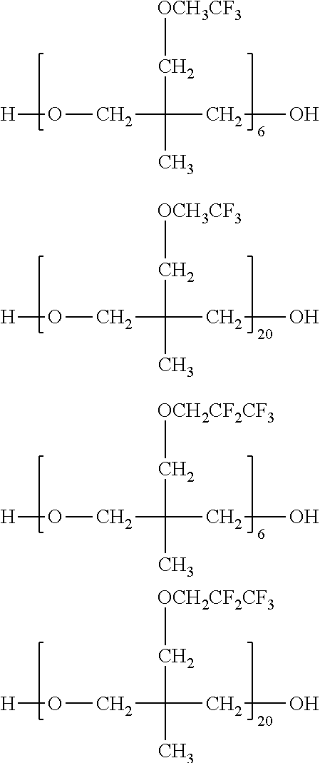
[H]OCC(CO)(C[OCH3CF3])C.[H]OCC(CO)(C[OCH3CF3])C.[H]OCC(CO)(C[OCH2CF2CF3])C.[H]OCC(CO)(C[OCH2CF2CF3])C
